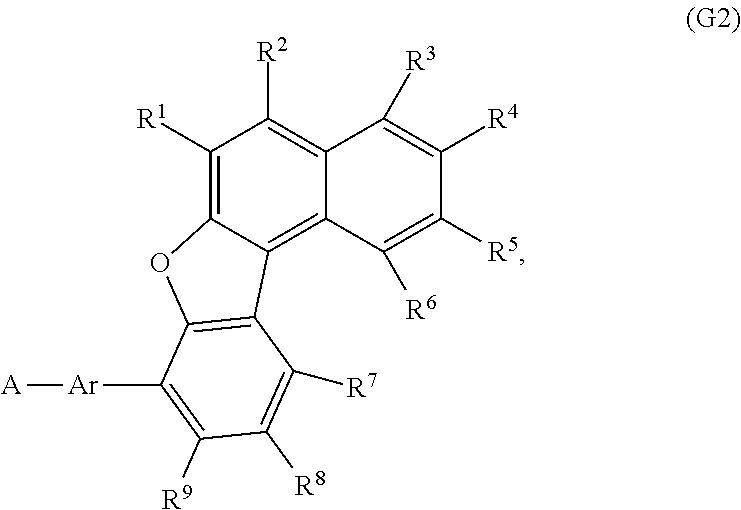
C1([R1])=C2C(=C3C(=C1[R2])C([R3])=C([R4])C([R5])=C3[R6])C1=C(O2)C([Ar][A])=C([R9])C([R8])=C1[R7]
